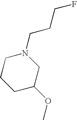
C1CCC(OC)CN1CCCF
